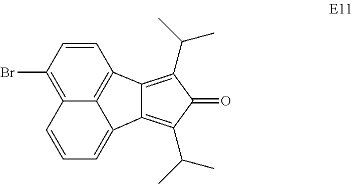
BrC1=C2C3=C(C=C1)C1=C(C(C)C)C(=O)C(C(C)C)=C1C3=CC=C2
